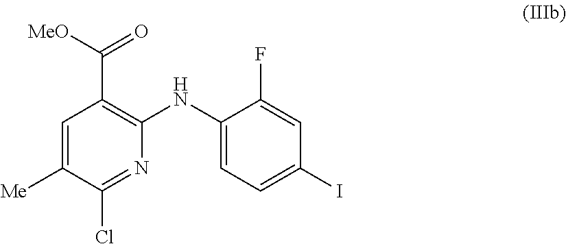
C1=C([Me])C(Cl)=NC(NC2=CC=C(I)C=C2F)=C1C([MeO])=O
